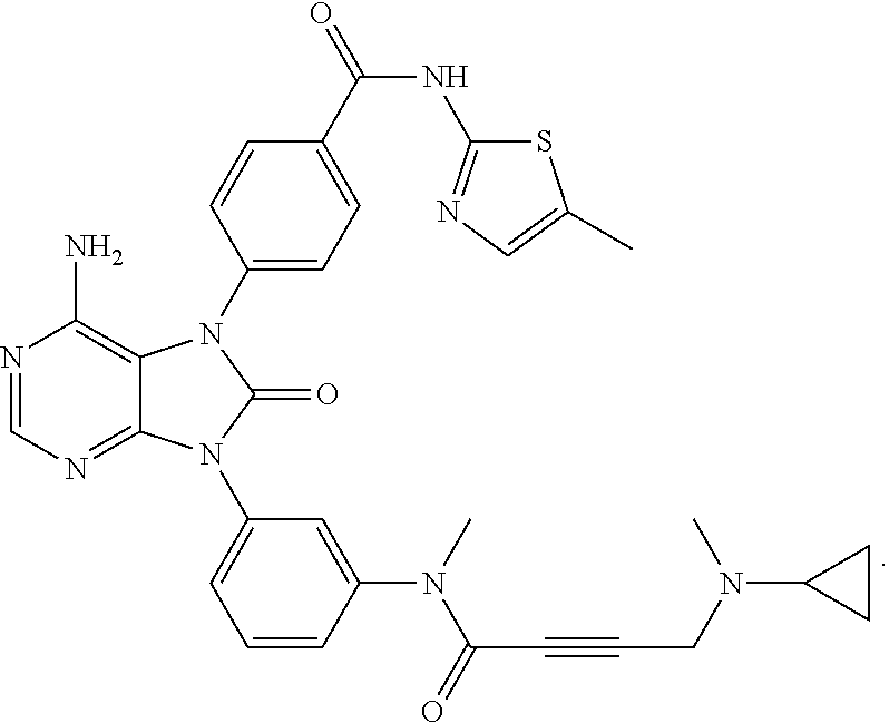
N1=CN=C2C(=C1N)N(C1=CC=C(C(=O)NC3=NC=C(C)S3)C=C1)C(=O)N2C1=CC=CC(N(C(C#CCN(C2CC2)C)=O)C)=C1
